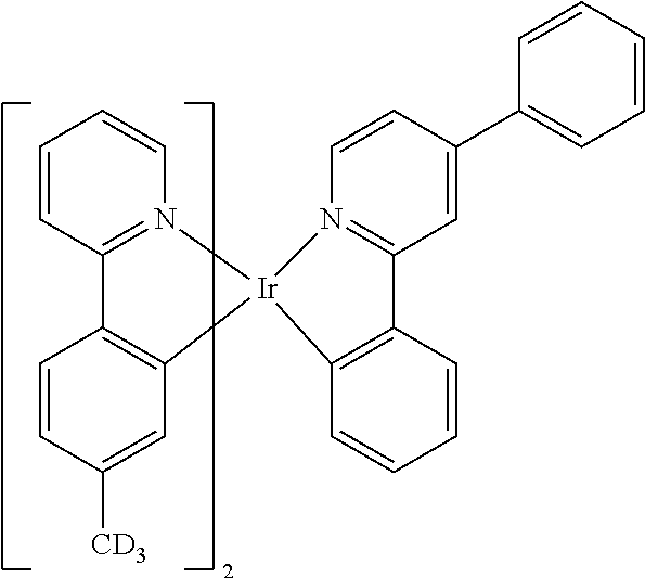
C1=CC=CC2=N1[Ir]1(C3=C2C=CC([CD3])=C3)N2=C(C=C(C3=CC=CC=C3)C=C2)C2=C1C=CC=C2
